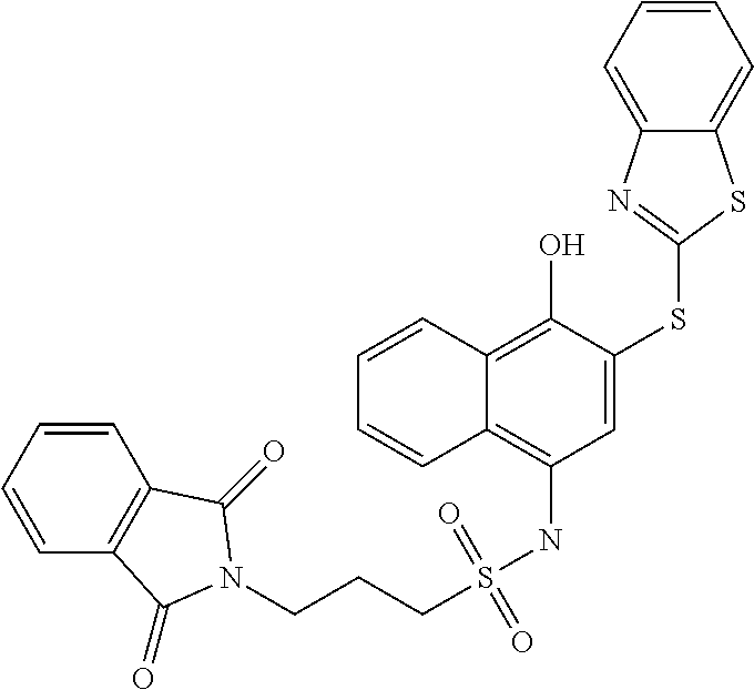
C1=CC2=C(O)C(SC3=NC4=CC=CC=C4S3)=CC(NS(=O)(=O)CCCN3C(=O)C4=C(C=CC=C4)C3=O)=C2C=C1
